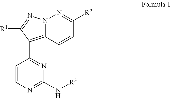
N12C(=C(C3=NC(N[R3])=NC=C3)C([R1])=N1)C=CC([R2])=N2
